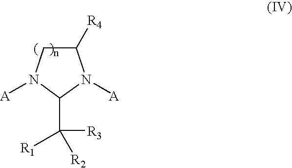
C1([R4])CN([A])C(C([R1])([R2])[R3])N1[A]
